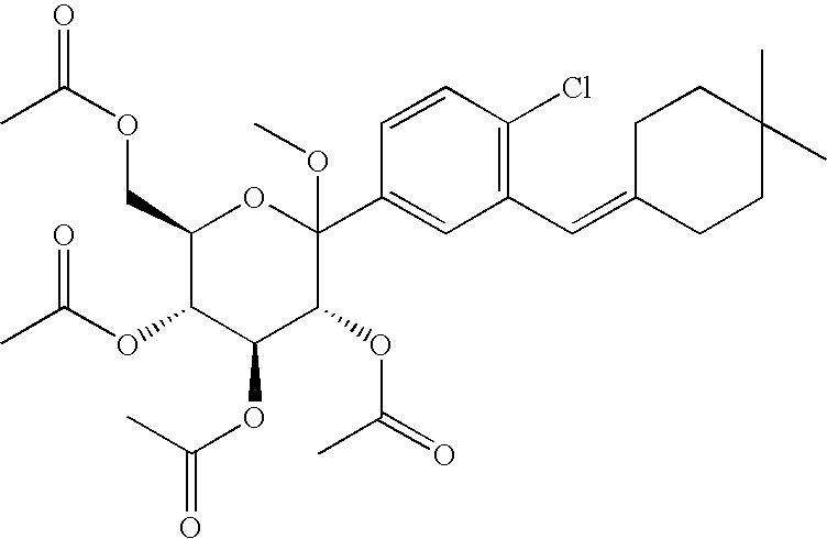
C1(COC(=O)C)C(OC(C)=O)C(OC(=O)C)C(OC(=O)C)C(C2=CC(C=C3CCC(C)(C)CC3)=C(Cl)C=C2)(OC)O1
